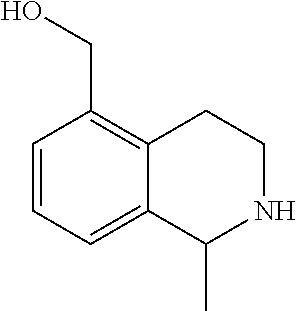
C1(CO)=C2CCNC(C)C2=CC=C1
